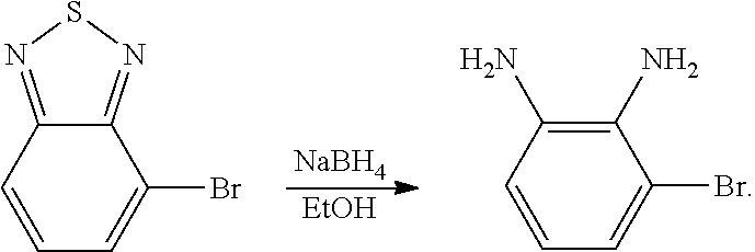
[NaBH4].[EtOH].C1=C(Br)C2=NSN=C2C=C1.C1=CC=C(Br)C(N)=C1N
